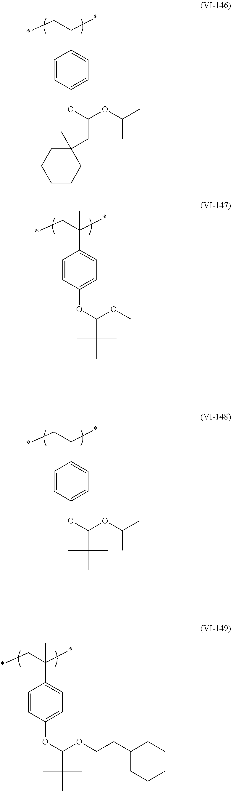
C(C1=CC=C(OC(OC(C)C)CC2(C)CCCCC2)C=C1)(C*)(*)C.C(C1=CC=C(OC(OC)C(C)(C)C)C=C1)(C*)(*)C.C(C1=CC=C(OC(OC(C)C)C(C)(C)C)C=C1)(C*)(*)C.C(C1=CC=C(OC(OCCC2CCCCC2)C(C)(C)C)C=C1)(C*)(*)C
